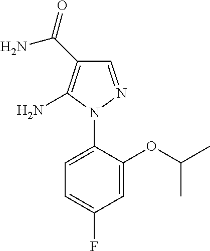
C1=NN(C2=CC=C(F)C=C2OC(C)C)C(N)=C1C(=O)N
